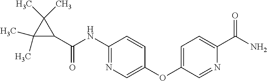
C1(C)(C)C(C(=O)NC2=NC=C(OC3=CC=C(C(N)=O)N=C3)C=C2)C1(C)C
